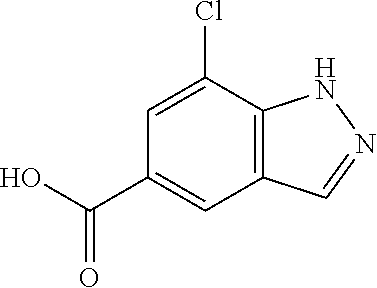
C12=C(C(Cl)=CC(C(O)=O)=C1)NN=C2
